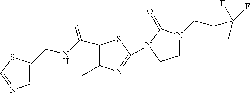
C1(CNC(=O)C2=C(C)N=C(N3C(=O)N(CC4CC4(F)F)CC3)S2)=CN=CS1
